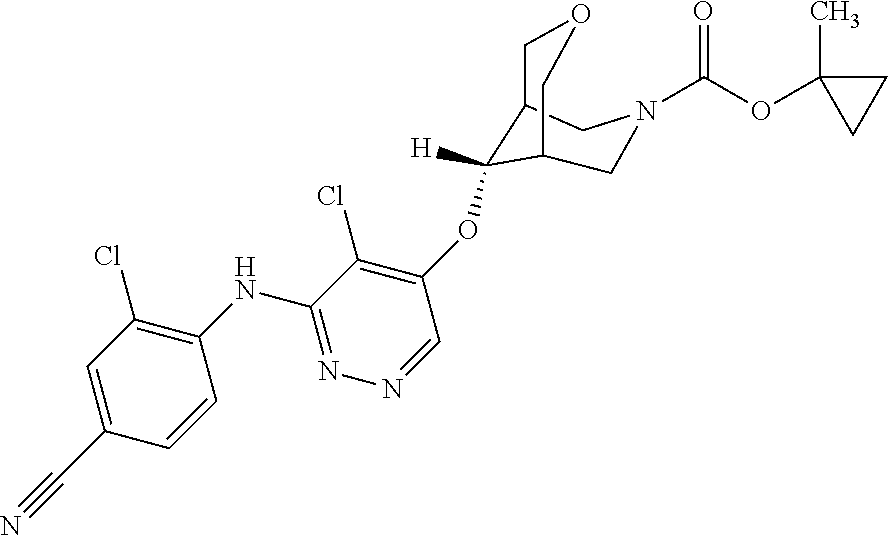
C(OC1(C)CC1)(=O)N1CC2COCC(C1)C2(OC1=C(Cl)C(NC2=C(Cl)C=C(C#N)C=C2)=NN=C1)[H]
